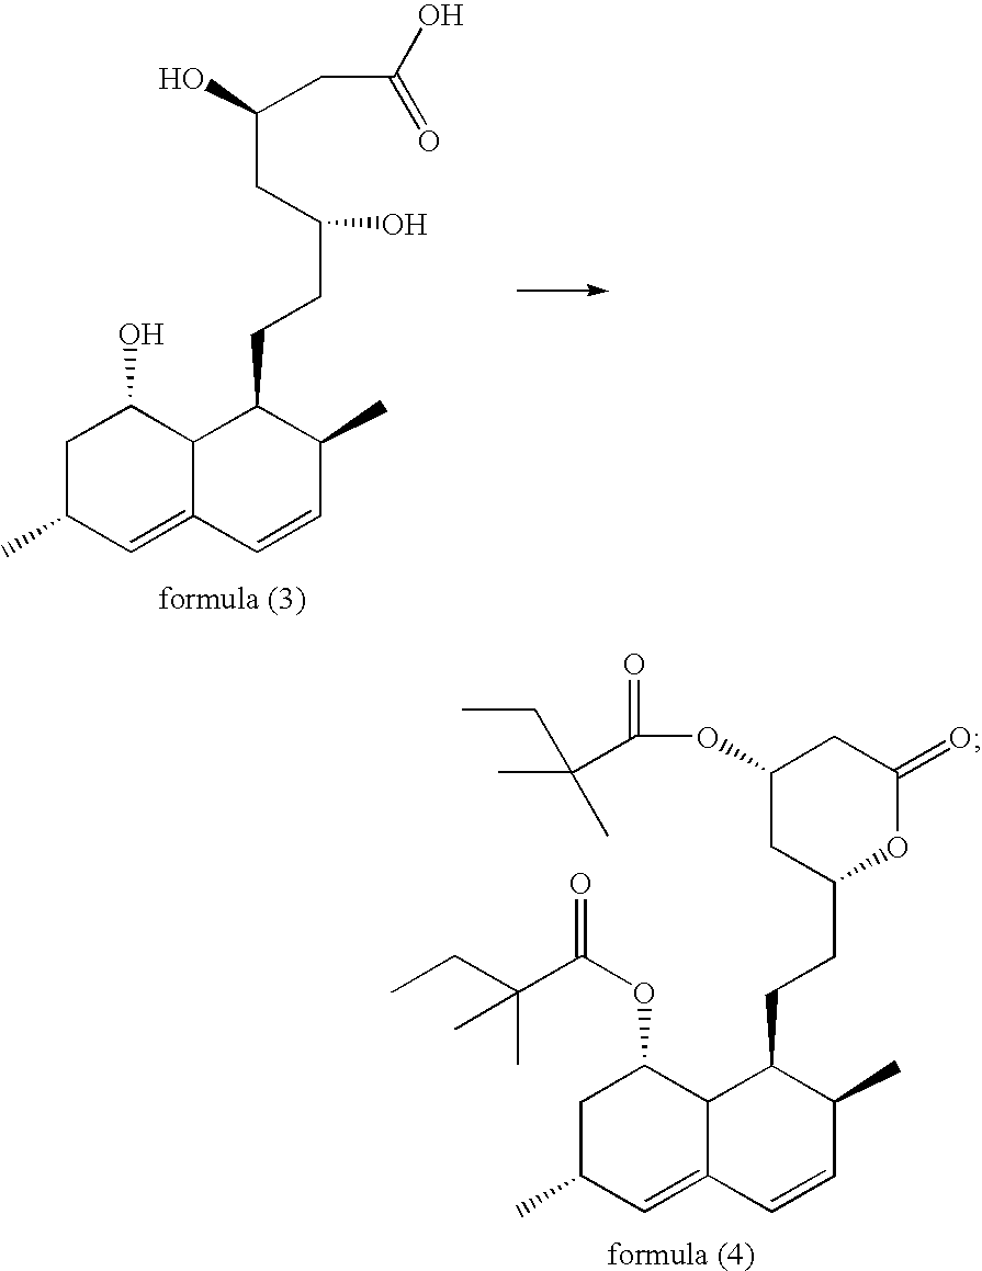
C1C(C)C=C2C(C1O)C(CCC(O)CC(CC(O)=O)O)C(C)C=C2.C1C(C)C=C2C(C1OC(=O)C(CC)(C)C)C(CCC1OC(=O)CC(OC(=O)C(CC)(C)C)C1)C(C)C=C2
